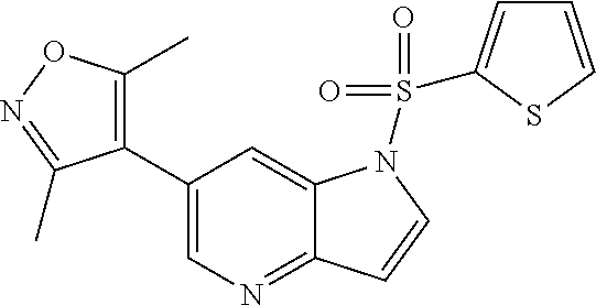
C1(C2=C(C)ON=C2C)=CN=C2C(=C1)N(S(=O)(=O)C1=CC=CS1)C=C2
